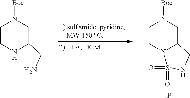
C1CN2C(CN1[Boc])CNS2(=O)=O.P.C1CNC(CN)CN1[Boc]
